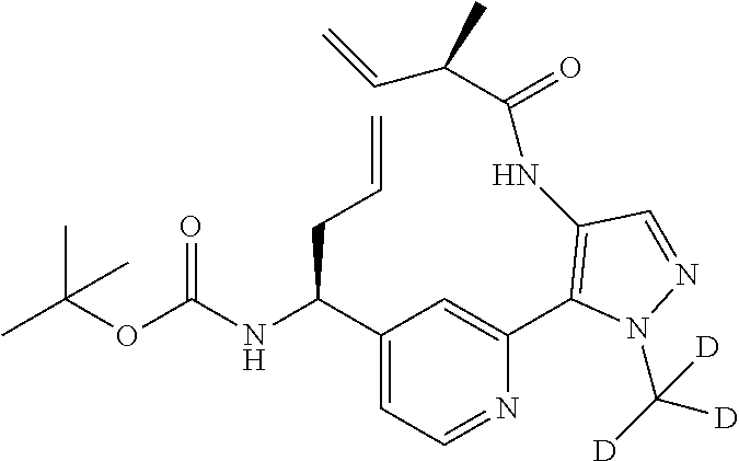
C1(C(NC(OC(C)(C)C)=O)CC=C)=CC=NC(C2=C(NC(=O)C(C=C)C)C=NN2C([D])([D])[D])=C1
